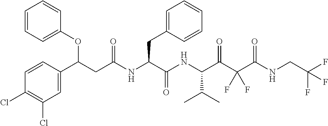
C1=CC(Cl)=C(Cl)C=C1C(CC(NC(C(NC(C(C(C(NCC(F)(F)F)=O)(F)F)=O)C(C)C)=O)CC1=CC=CC=C1)=O)OC1=CC=CC=C1
